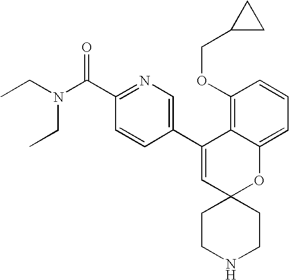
CCN(C(C1=NC=C(C2=CC3(OC4=CC=CC(OCC5CC5)=C24)CCNCC3)C=C1)=O)CC
